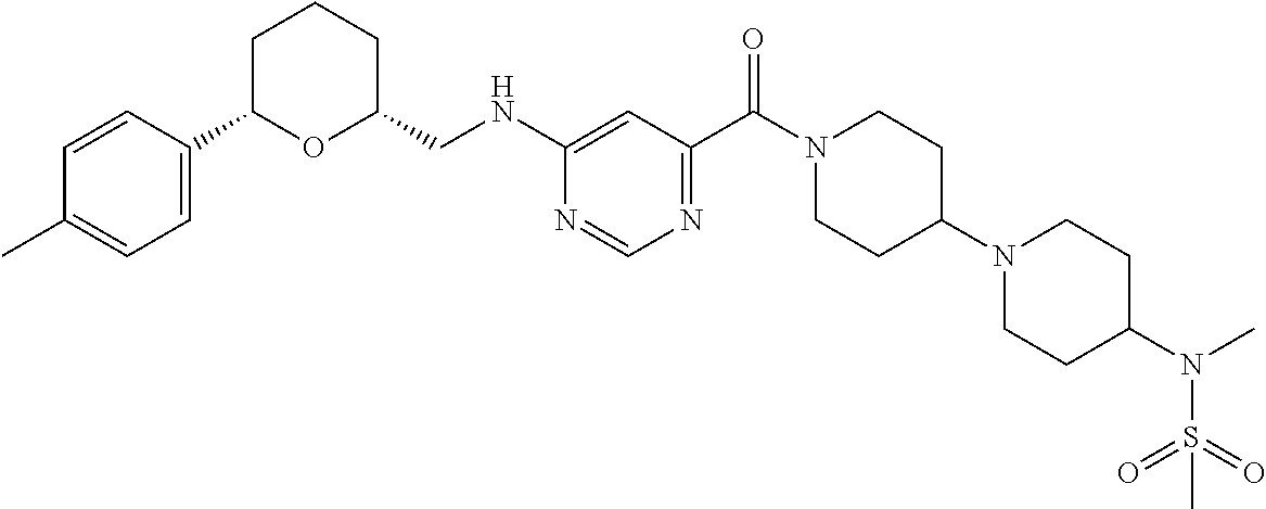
N(C1=CC(C(N2CCC(N3CCC(N(C)S(=O)(=O)C)CC3)CC2)=O)=NC=N1)CC1CCCC(C2=CC=C(C)C=C2)O1
